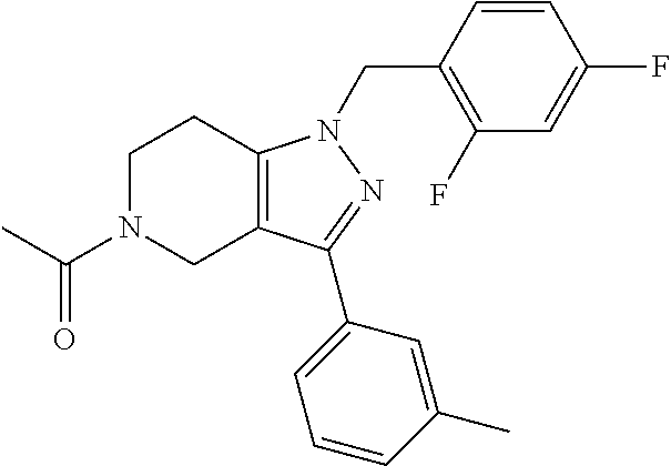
C1N(C(C)=O)CC2=C(C1)N(CC1=C(F)C=C(F)C=C1)N=C2C1=CC=CC(C)=C1
